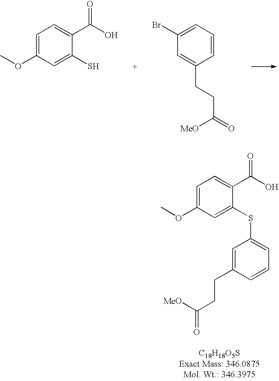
C1=C(OC)C=C(S)C(C(=O)O)=C1.C1(Br)=CC=CC(CCC(=O)[MeO])=C1.C1=C(OC)C=C(SC2=CC=CC(CCC([MeO])=O)=C2)C(C(=O)O)=C1
